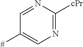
C1=NC([cPr])=NC=C1[#]
